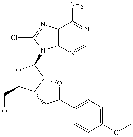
O1C(CO)C2C(C1N1C3=C(N=C1Cl)C(N)=NC=N3)OC(C1=CC=C(OC)C=C1)O2
